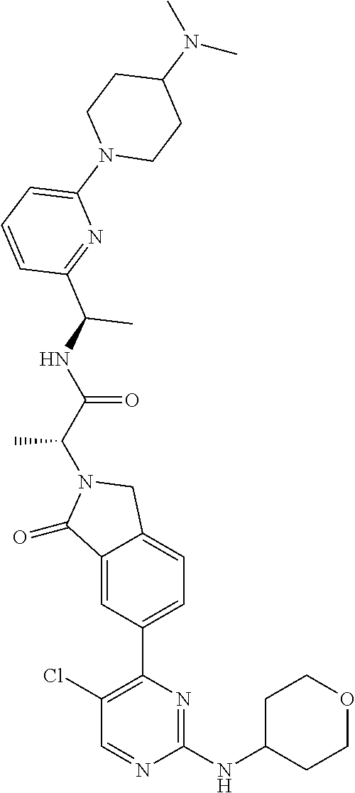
C1(=O)C2=CC(C3=C(Cl)C=NC(NC4CCOCC4)=N3)=CC=C2CN1C(C(NC(C)C1=NC(N2CCC(N(C)C)CC2)=CC=C1)=O)C
